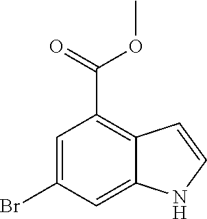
C1=C(Br)C=C2C(=C1C(=O)OC)C=CN2
